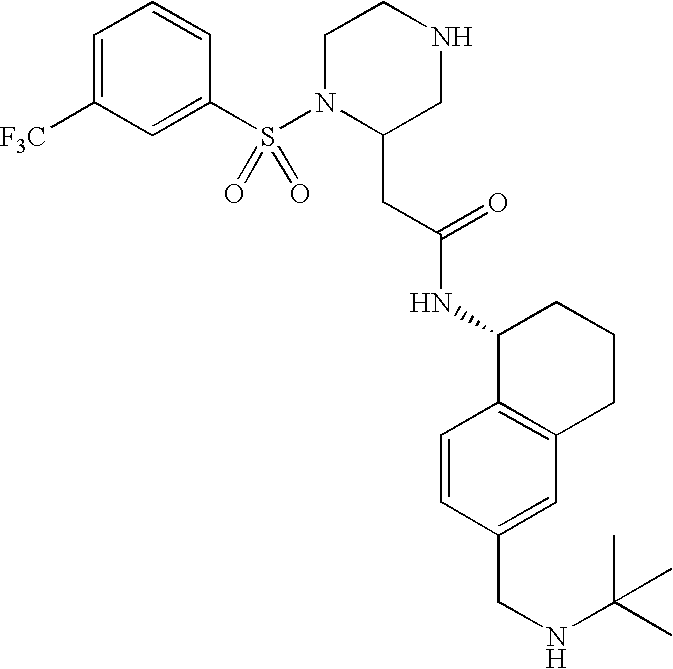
C1=C([CF3])C=C(S(N2C(CC(NC3C4=C(CCC3)C=C(CNC(C)(C)C)C=C4)=O)CNCC2)(=O)=O)C=C1
